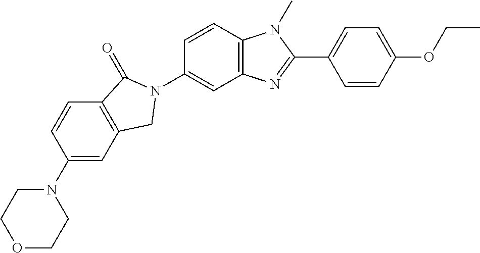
C1(N2CCOCC2)=CC2=C(C=C1)C(=O)N(C1=CC3=C(C=C1)N(C)C(C1=CC=C(OCC)C=C1)=N3)C2
